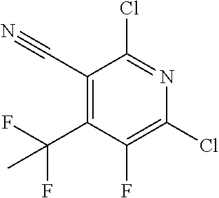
C1(C#N)=C(C(F)(F)C)C(F)=C(Cl)N=C1Cl
